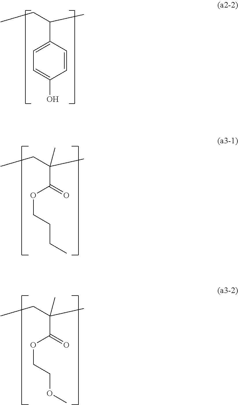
C(C1=CC=C(O)C=C1)(C)CC.C(C(=O)OCCCC)(C)(CC)C.C(C(=O)OCCOC)(C)(CC)C
